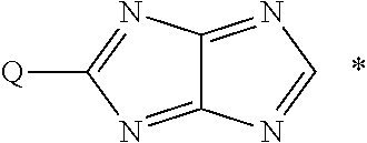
C12=NC([Q])=NC1=NC=N2
